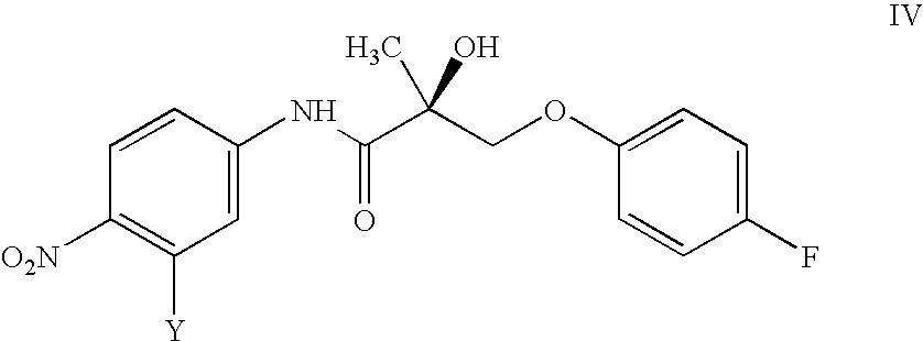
C1=CC([O2N])=C([Y])C=C1NC(C(COC1=CC=C(F)C=C1)(O)C)=O
